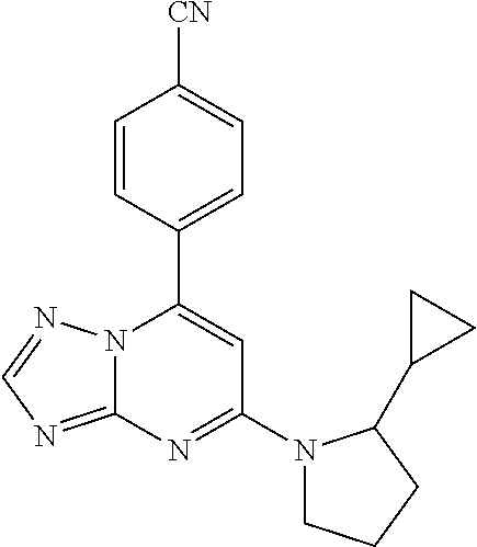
C12=NC=NN1C(C1=CC=C([CN])C=C1)=CC(N1CCCC1C1CC1)=N2
